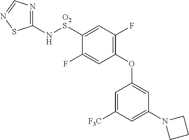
C1(N[O2S]C2=CC(F)=C(OC3=CC(N4CCC4)=CC([F3C])=C3)C=C2F)=NC=NS1
